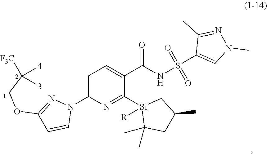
C1=C(N2N=C(OCC([3])([F3C])[4])C=C2)N=C([Si]2([R])C(C)(C)CC(C)C2)C(C(NS(C2=CN(C)N=C2C)(=O)=O)=O)=C1
